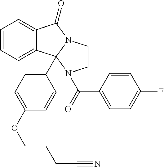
C12=CC=CC=C1C1(C3=CC=C(OCCCC#N)C=C3)N(C2=O)CCN1C(C1=CC=C(F)C=C1)=O
